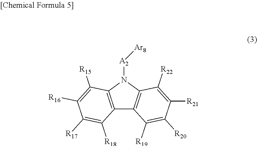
N1([A2][Ar8])C2=C(C3=C1C([R22])=C([R21])C([R20])=C3[R19])C([R18])=C([R17])C([R16])=C2[R15]
